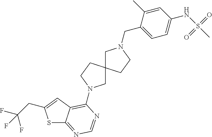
S1C2=NC=NC(N3CC4(CC3)CN(CC3=CC=C(NS(C)(=O)=O)C=C3C)CC4)=C2C=C1CC(F)(F)F
